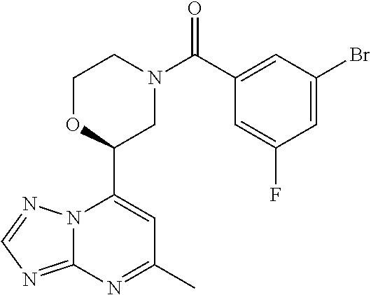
N12C(=NC=N1)N=C(C)C=C2C1CN(C(C2=CC(Br)=CC(F)=C2)=O)CCO1
